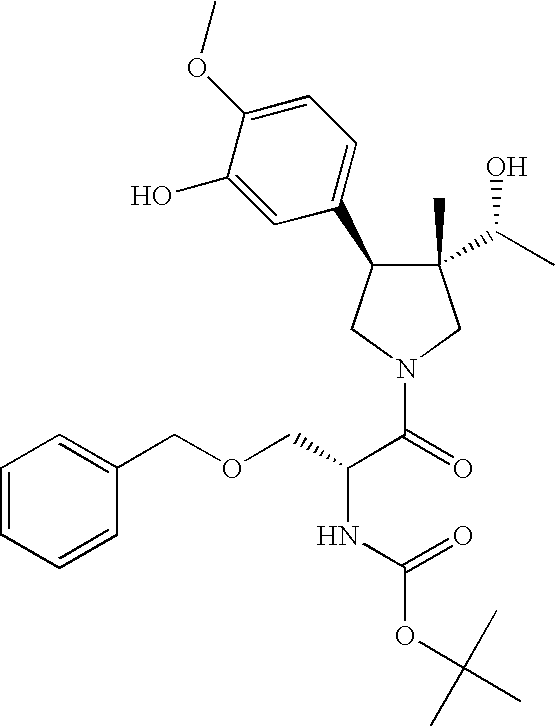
C1(C)(C(C)O)C(C2=CC=C(OC)C(O)=C2)CN(C(=O)C(NC(=O)OC(C)(C)C)COCC2=CC=CC=C2)C1
